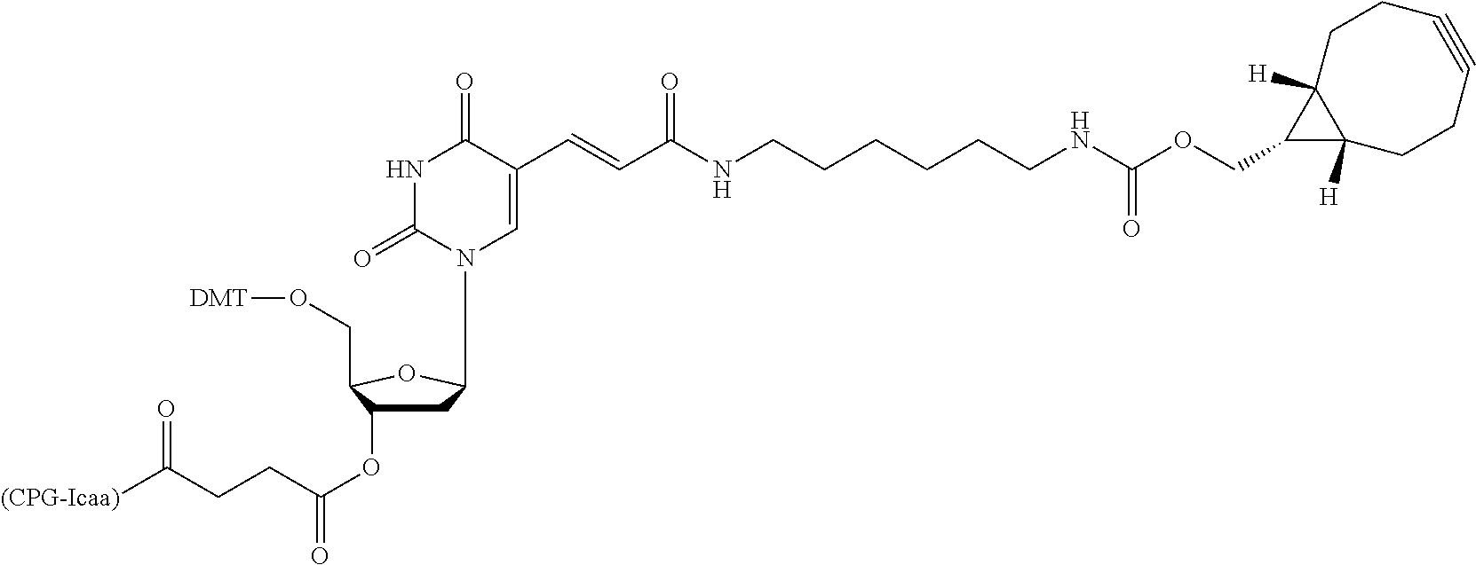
C1C(OC(CCC([(CPG-Icaa)])=O)=O)C(CO[DMT])OC1N1C=C(C=CC(NCCCCCCNC(OCC2C3([H])CCC#CCCC32[H])=O)=O)C(=O)NC1=O
